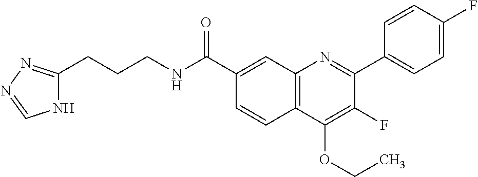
C1(C(NCCCC2=NN=CN2)=O)=CC2=C(C=C1)C(OCC)=C(F)C(C1=CC=C(F)C=C1)=N2
